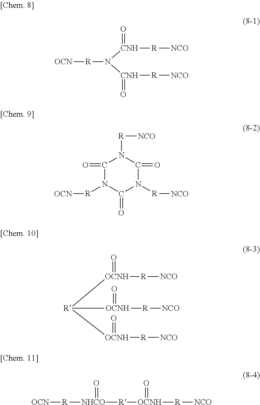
[OCN][R]N([CNH](=O)[R][NCO])[CNH](=O)[R][NCO].C1(=O)N([R][OCN])C(=O)N([R][NCO])C(=O)N1[R][NCO].[R]([OCNH](=O)[R][NCO])([OCNH](=O)[R][NCO])[OCNH]([R][NCO])=O.[OCN][R][NHCO](=O)[R][OCNH](=O)[R][NCO]
